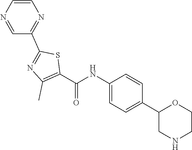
C1(C(NC2=CC=C(C3CNCCO3)C=C2)=O)=C(C)N=C(C2=NC=CN=C2)S1
